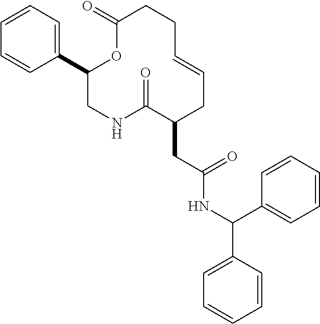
C1(C2=CC=CC=C2)CNC(=O)C(CC(NC(C2=CC=CC=C2)C2=CC=CC=C2)=O)CC=CCCC(=O)O1
